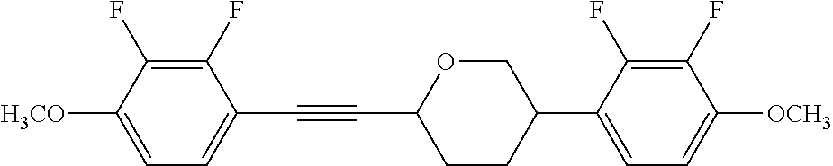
C1(F)=C(F)C([H3CO])=CC=C1C#CC1CCC(C2=CC=C([OCH3])C(F)=C2F)CO1
